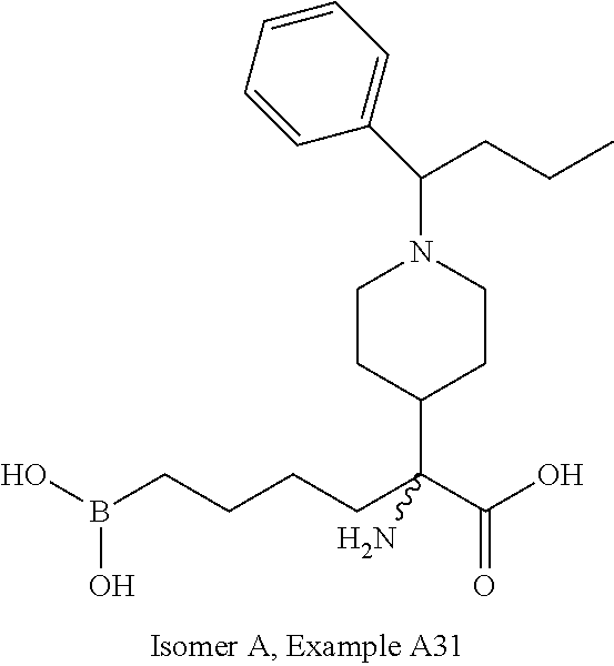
C(N1CCC(C(CCCCB(O)O)(C(O)=O)N)CC1)(C1=CC=CC=C1)CCC
